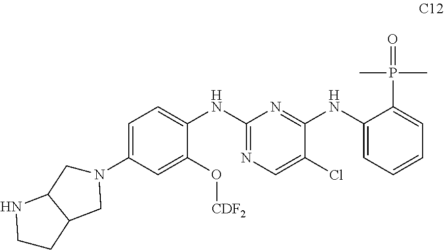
C1(N2CC3C(C2)CCN3)=CC=C(NC2=NC=C(Cl)C(NC3=CC=CC=C3P(C)(C)=O)=N2)C(O[CDF2])=C1
